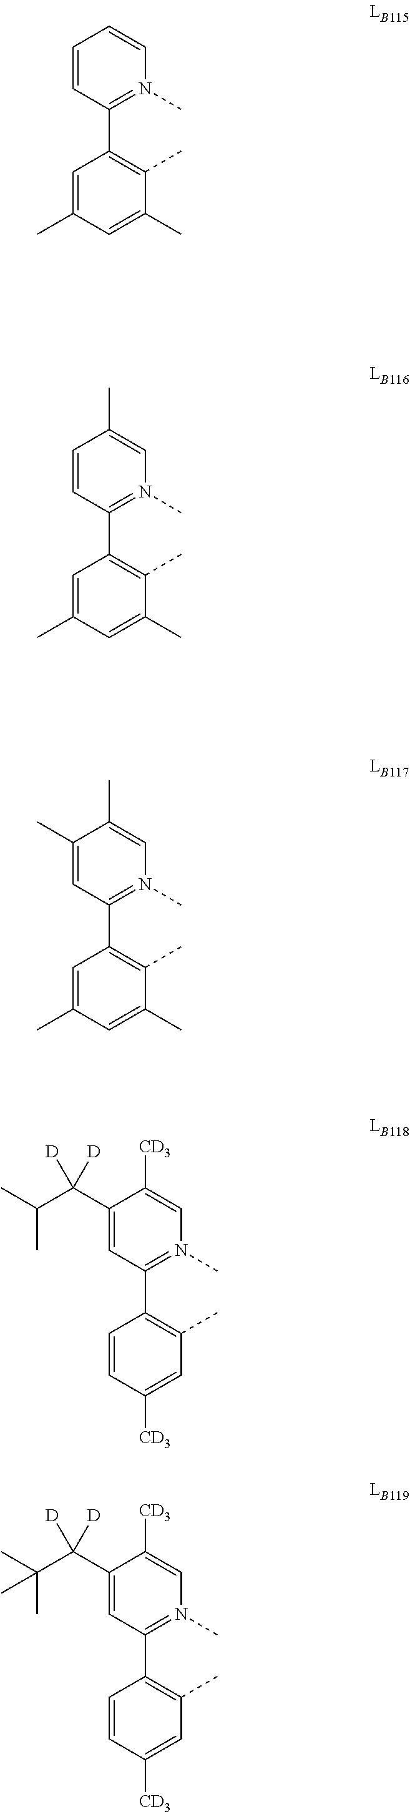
C1=CC(C2=C(C)C(C)=CC(C)=C2)=N(C)C=C1.C1(C)=CC(C2=C(C)C(C)=CC(C)=C2)=N(C)C=C1C.C1(C(C(C)C)([D])[D])=CC(C2=C(C)C=C([CD3])C=C2)=N(C)C=C1[CD3].C1(C(C(C)(C)C)([D])[D])=CC(C2=C(C)C=C([CD3])C=C2)=N(C)C=C1[CD3].C1=CC(C2=C(C)C(C)=CC(C)=C2)=N(C)C=C1C
